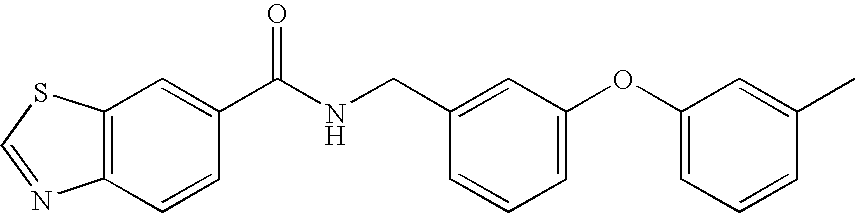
C12=C(C=C(C(NCC3=CC(OC4=CC=CC(C)=C4)=CC=C3)=O)C=C1)SC=N2
